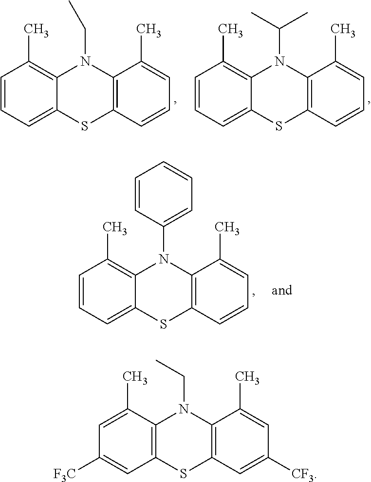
C12=C(C)C=CC=C1SC1=C(N2CC)C(C)=CC=C1.C12=C(C)C=CC=C1SC1=C(N2C(C)C)C(C)=CC=C1.C12=C(C)C=CC=C1SC1=C(N2C2=CC=CC=C2)C(C)=CC=C1.C12=C(SC3=C(N1CC)C(C)=CC([CF3])=C3)C=C([F3C])C=C2C
